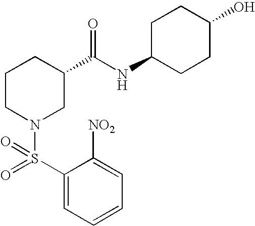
C1=C([NO2])C(S(=O)(N2CC(C(NC3CCC(O)CC3)=O)CCC2)=O)=CC=C1
